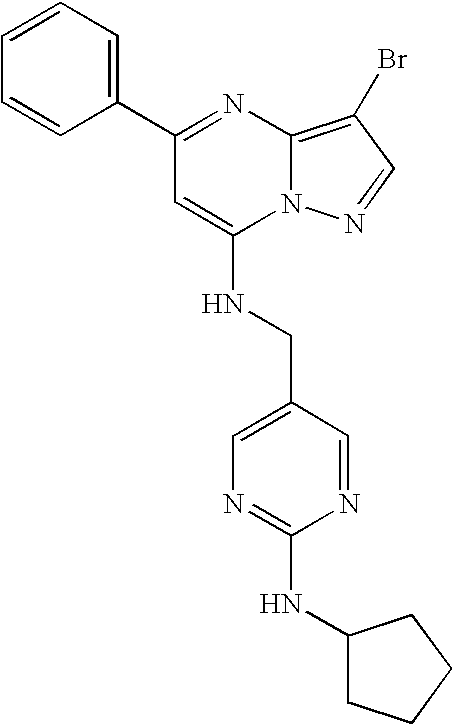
C1(C2=CC=CC=C2)=NC2=C(Br)C=NN2C(NCC2=CN=C(NC3CCCC3)N=C2)=C1
